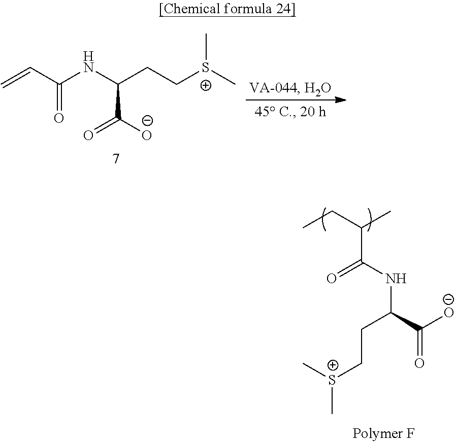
CCC(C)C(NC(CC[S+](C)C)C([O-])=O)=O.N(C(CC[S+](C)C)C([O-])=O)C(C=C)=O
